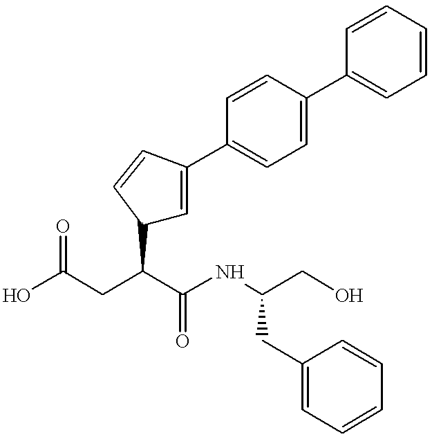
C1=C(C2=CC=C(C3=CC=CC=C3)C=C2)C=CC1C(CC(O)=O)C(NC(CO)CC1=CC=CC=C1)=O
